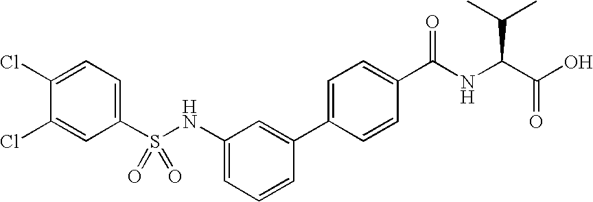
C1=C(Cl)C(Cl)=CC(S(NC2=CC=CC(C3=CC=C(C(NC(C(C)C)C(O)=O)=O)C=C3)=C2)(=O)=O)=C1
